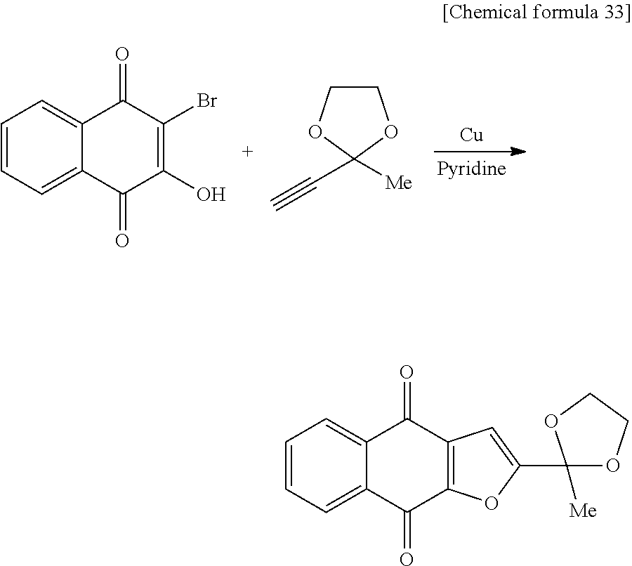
C1=CC=C2C(=C1)C(=O)C(Br)=C(O)C2=O.C1COC([Me])(C#C)O1.[Cu].C1=CC=C2C(=C1)C(=O)C1=C(C2=O)OC(C2([Me])OCCO2)=C1
